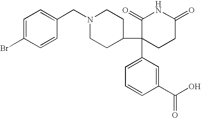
C1(C(O)=O)=CC(C2(C3CCN(CC4=CC=C(Br)C=C4)CC3)CCC(=O)NC2=O)=CC=C1
